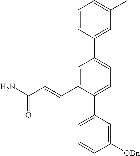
C1([OBn])=CC(C2=CC=C(C3=CC(C)=CC=C3)C=C2C=CC(N)=O)=CC=C1
